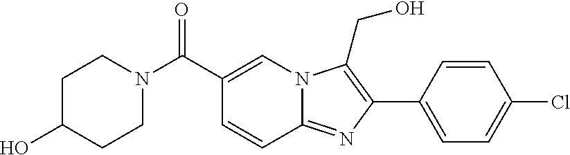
C1(C2=C(CO)N3C(=N2)C=CC(C(N2CCC(O)CC2)=O)=C3)=CC=C(Cl)C=C1
